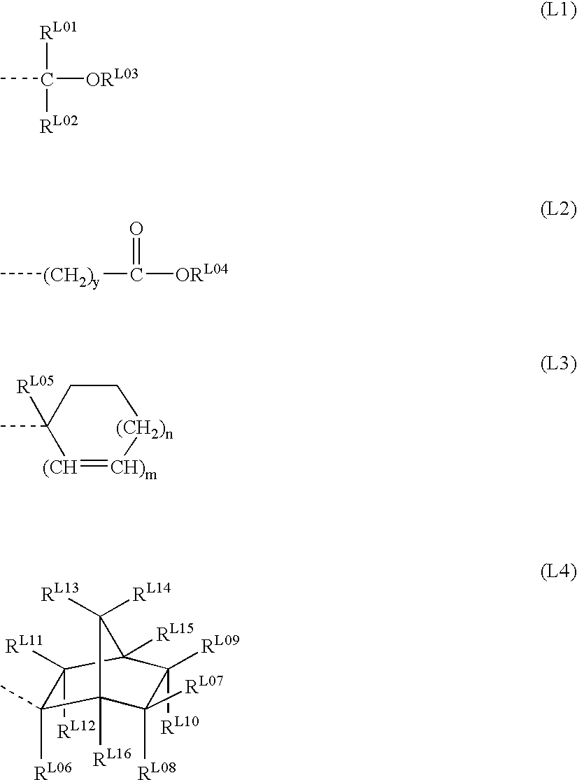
CC([RL01])([ORL03])[RL02].C[(CH2)y]C(=O)[ORL04].[(CH]1=[CH)m][(CH2)n]CCC1(C)[RL05].C1([RL11])([RL12])C(C)([RL06])C2([RL16])C([RL08])([RL07])C([RL09])([RL10])C1([RL15])C2([RL13])[RL14]
